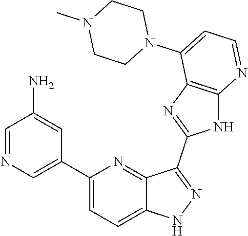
C1(C2=CN=CC(N)=C2)=CC=C2C(=N1)C(C1=NC3=C(N1)N=CC=C3N1CCN(C)CC1)=NN2
